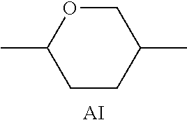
C1OC(C)CCC1C.[AI]
